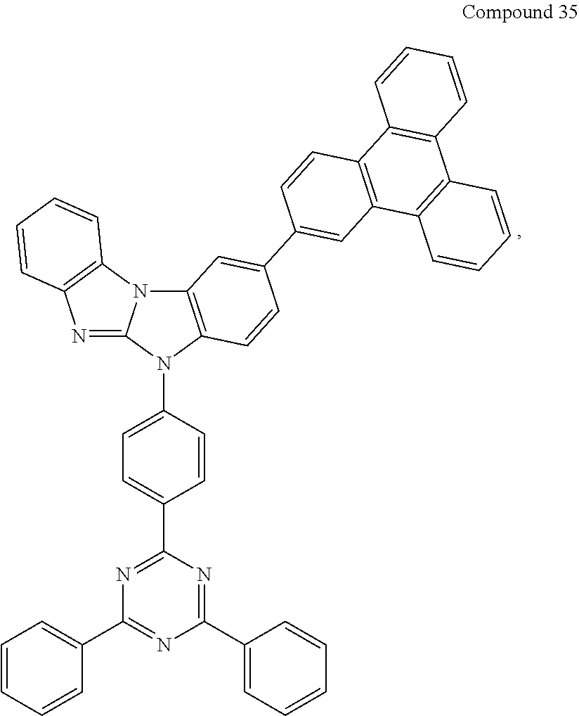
N1=C(C2=CC=C(N3C4=C(N5C3=NC3=C5C=CC=C3)C=C(C3=CC5=C(C=C3)C3=C(C6=C5C=CC=C6)C=CC=C3)C=C4)C=C2)N=C(C2=CC=CC=C2)N=C1C1=CC=CC=C1
